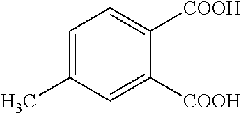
C1=C(C)C=C([COOH])C([COOH])=C1
